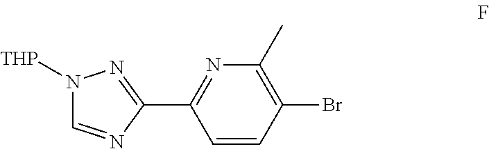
N1([THP])C=NC(C2=NC(C)=C(Br)C=C2)=N1
